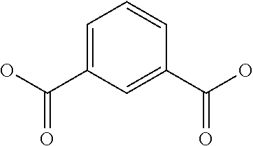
OC(C1=CC=CC(C(O)=O)=C1)=O
